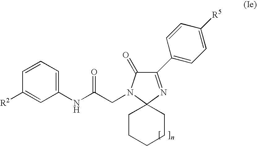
C1=CC=C(NC(CN2C(=O)C(C3=CC=C([R5])C=C3)=NC23CCCCC3)=O)C=C1[R2]
